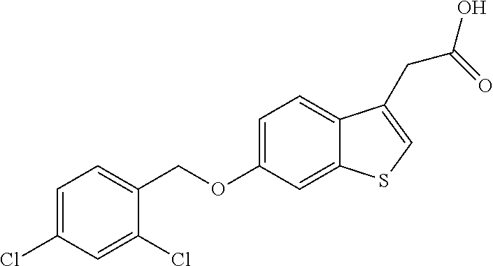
C12=CC(OCC3=CC=C(Cl)C=C3Cl)=CC=C1C(CC(O)=O)=CS2
